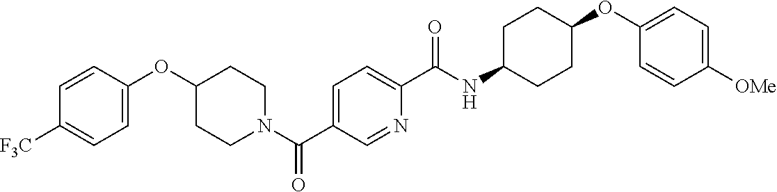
N(C(C1=CC=C(C(=O)N2CCC(OC3=CC=C([CF3])C=C3)CC2)C=N1)=O)C1CCC(OC2=CC=C([OMe])C=C2)CC1
